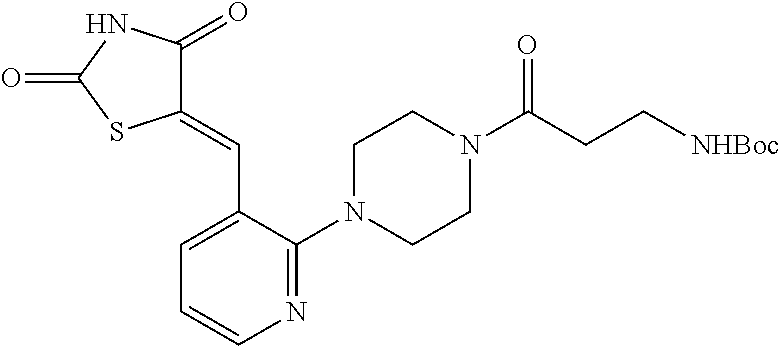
N1=C(N2CCN(C(CC[NHBoc])=O)CC2)C(C=C2C(=O)NC(=O)S2)=CC=C1
